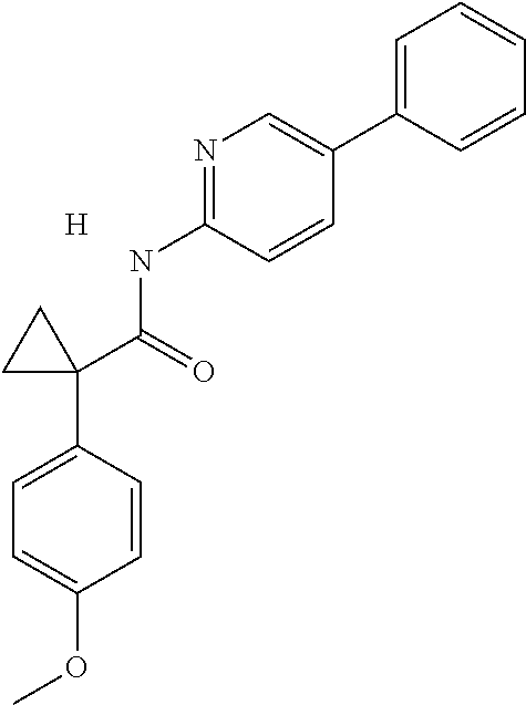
C1=C(C2=CN=C(NC(C3(C4=CC=C(OC)C=C4)CC3)=O)C=C2)C=CC=C1.[H]
